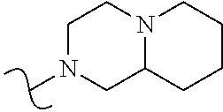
C1N(C)CC2N(C1)CCCC2
